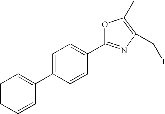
C1=C(C2=CC=CC=C2)C=CC(C2=NC(CI)=C(C)O2)=C1
